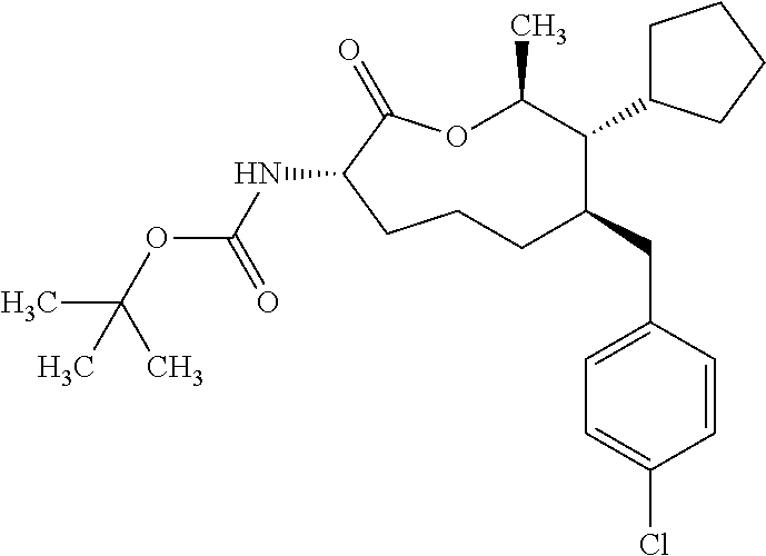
O1C(C)C(C2CCCC2)C(CC2=CC=C(Cl)C=C2)CCCC(NC(OC(C)(C)C)=O)C1=O
